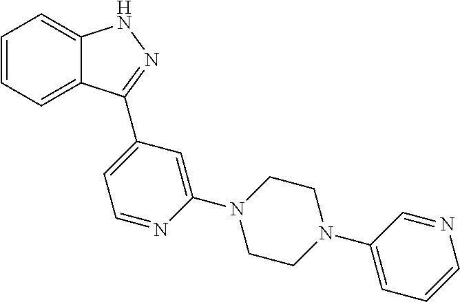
C1=CC=C2C(=C1)NN=C2C1=CC=NC(N2CCN(C3=CC=CN=C3)CC2)=C1
